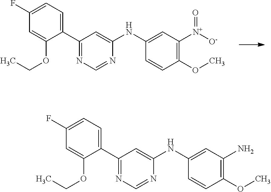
C1(C2=CC=C(F)C=C2OCC)=NC=NC(NC2=CC([N+]([O-])=O)=C(OC)C=C2)=C1.C1(C2=CC=C(F)C=C2OCC)=NC=NC(NC2=CC(N)=C(OC)C=C2)=C1
